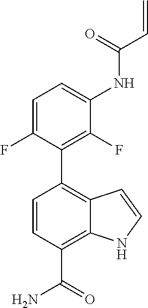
C1=C(F)C(C2=C3C(=C(C(=O)N)C=C2)NC=C3)=C(F)C(NC(C=C)=O)=C1
